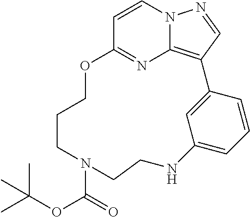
C1=CN2C3=C(C=N2)C2=CC(=CC=C2)NCCN(C(=O)OC(C)(C)C)CCCOC1=N3
